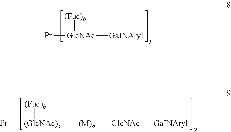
[Pr][GlcNAc]([GaINAryl])[(Fuc)b].[Pr][(GlcNAc)c]([(M)d][GlcNAc][GaINAryl])[(Fuc)b]
